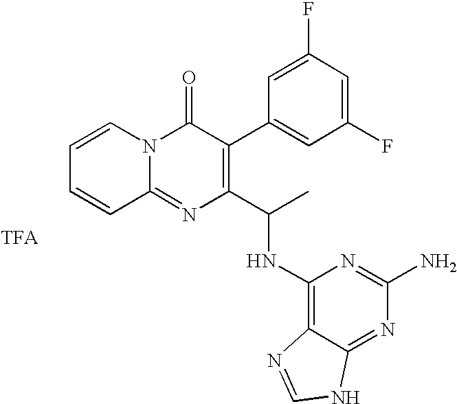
C1=CN2C(=NC(C(C)NC3=C4C(=NC(N)=N3)NC=N4)=C(C3=CC(F)=CC(F)=C3)C2=O)C=C1
